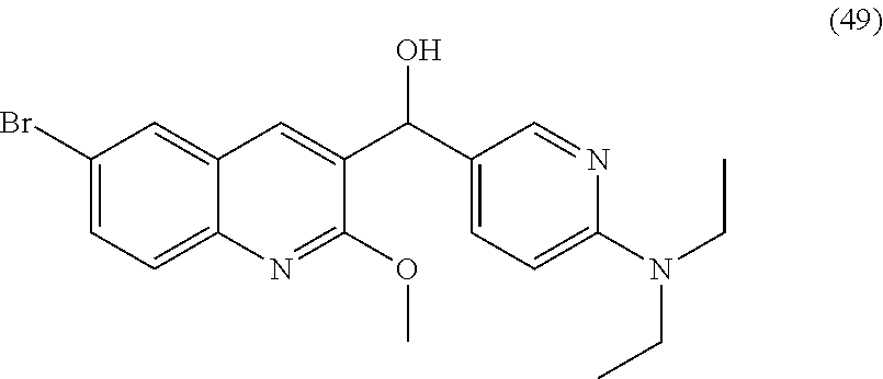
C1(Br)=CC=C2C(=C1)C=C(C(C1=CC=C(N(CC)CC)N=C1)O)C(OC)=N2
